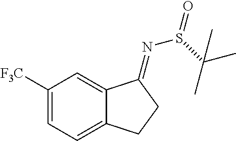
C1([F3C])=CC=C2C(=C1)C(=NS(=O)C(C)(C)C)CC2
